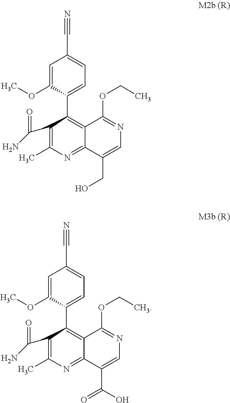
C1(OCC)=NC=C(CO)C2=NC(C)=C(C(N)=O)C(C3=CC=C(C#N)C=C3OC)=C12.C1(OCC)=NC=C(C(=O)O)C2=NC(C)=C(C(N)=O)C(C3=CC=C(C#N)C=C3OC)=C12
